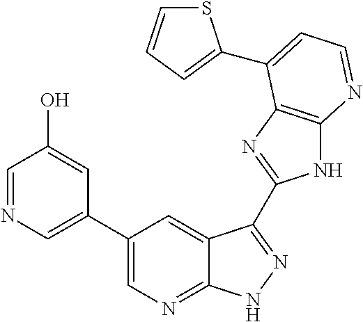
C1(C2=CN=CC(O)=C2)=CN=C2C(=C1)C(C1=NC3=C(N1)N=CC=C3C1=CC=CS1)=NN2
